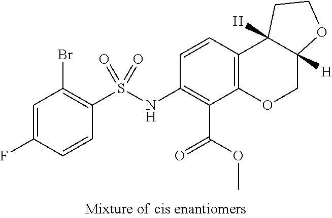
C1=C(F)C=CC(S(NC2=C(C(=O)OC)C3=C(C=C2)C2([H])C([H])(CO3)OCC2)(=O)=O)=C1Br
